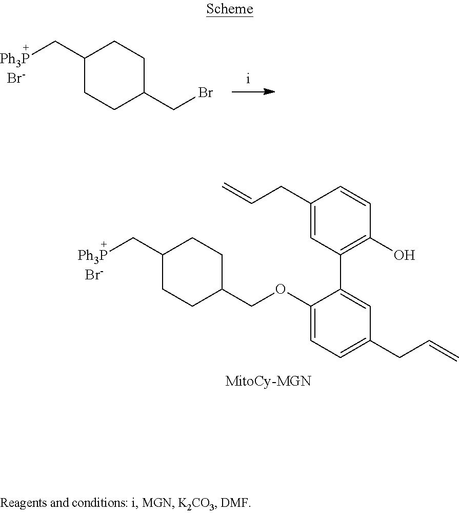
C1(C[Ph3P])CCC(CBr)CC1.[Br-].C1(C[Ph3P])CCC(COC2=CC=C(CC=C)C=C2C2=C(O)C=CC(CC=C)=C2)CC1.[Br-]
